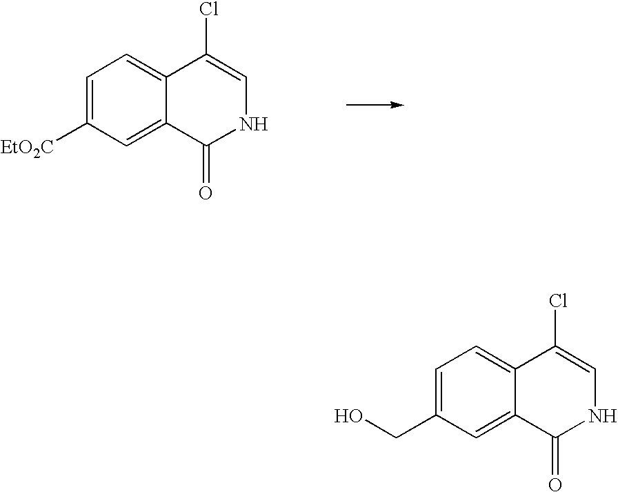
[EtO2C]C1=CC=C2C(=C1)C(=O)NC=C2Cl.C(C1=CC=C2C(=C1)C(=O)NC=C2Cl)O
